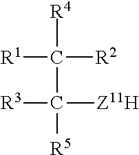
[R1]C([R4])([R2])C([R5])([R3])[Z11H]
